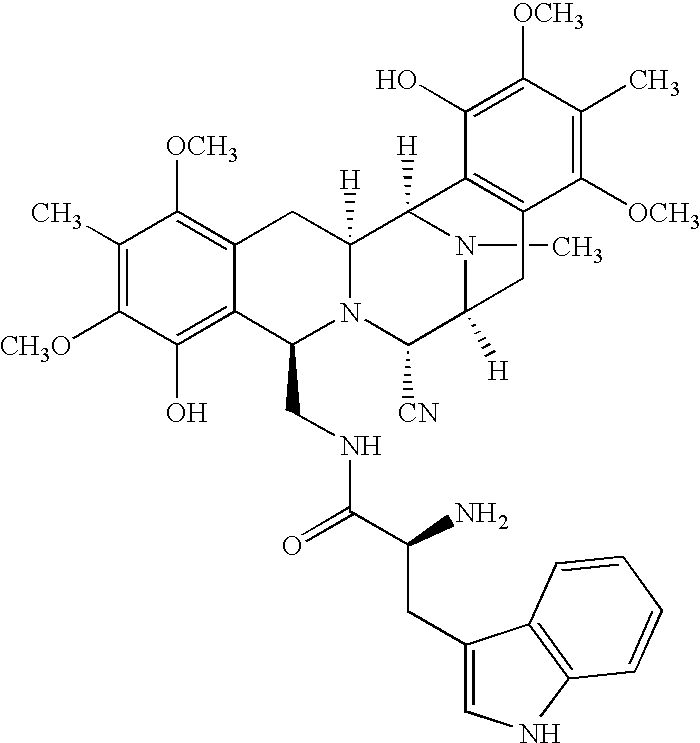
C1(C)=C([CH3O])C(O)=C2C(=C1[OCH3])CC1([H])N(C2CNC(C(N)CC2=CNC3=C2C=CC=C3)=O)C([CN])C2([H])N(C)C1([H])C1=C(C2)C([OCH3])=C(C)C([OCH3])=C1O
